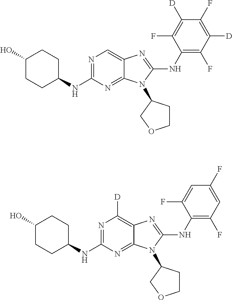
N1=C(NC2CCC(O)CC2)N=C2C(=C1)N=C(NC1=C(F)C([D])=C(F)C([D])=C1F)N2C1CCOC1.N1=C(NC2CCC(O)CC2)N=C2C(=C1[D])N=C(NC1=C(F)C=C(F)C=C1F)N2C1CCOC1
